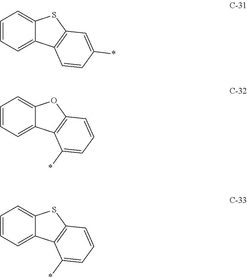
C1=CC=C2C(=C1)SC1=C2C=CC(*)=C1.C1=CC=C2C(=C1)OC1=C2C(*)=CC=C1.C1=CC=C2C(=C1)SC1=C2C(*)=CC=C1
